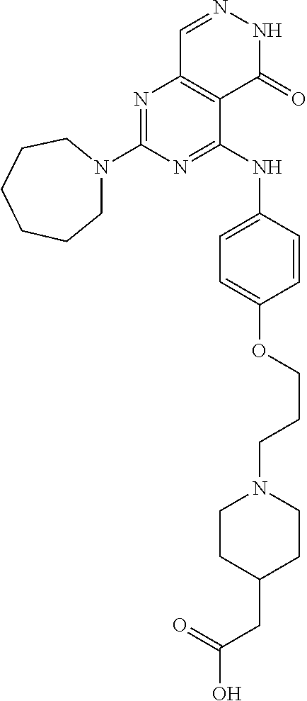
N1=C(NC2=CC=C(OCCCN3CCC(CC(O)=O)CC3)C=C2)C2=C(N=C1N1CCCCCC1)C=NNC2=O
